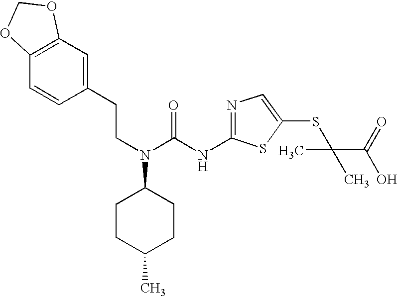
C12=C(C=C(CCN(C(=O)NC3=NC=C(SC(C(=O)O)(C)C)S3)C3CCC(C)CC3)C=C1)OCO2
